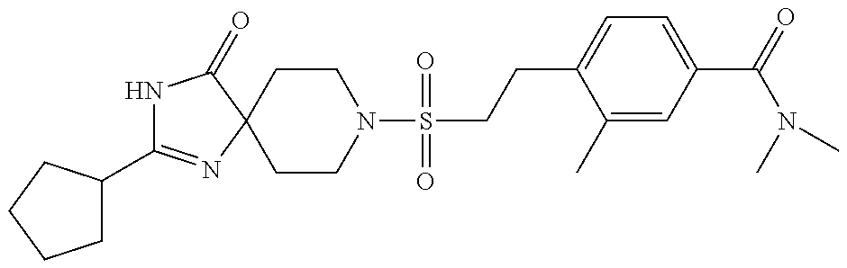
N1C(C2CCCC2)=NC2(C1=O)CCN(S(CCC1=CC=C(C(N(C)C)=O)C=C1C)(=O)=O)CC2
